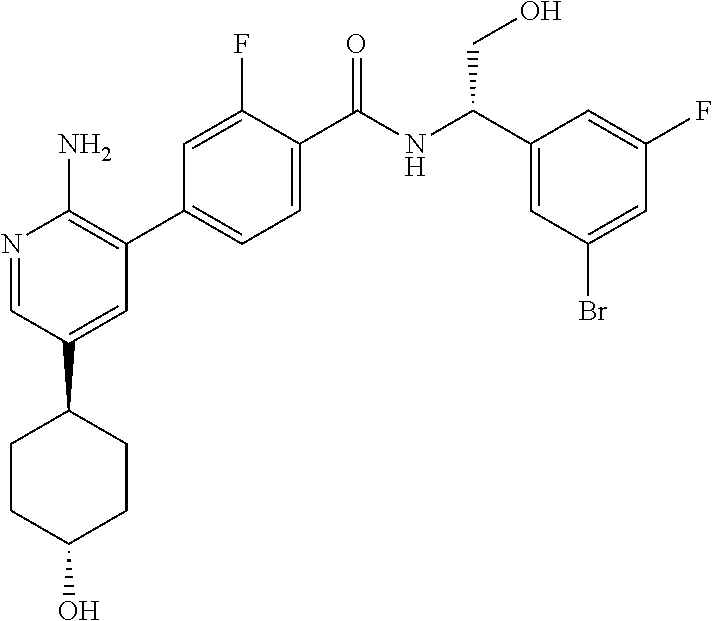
N1=CC(C2CCC(O)CC2)=CC(C2=CC=C(C(NC(C3=CC(Br)=CC(F)=C3)CO)=O)C(F)=C2)=C1N
